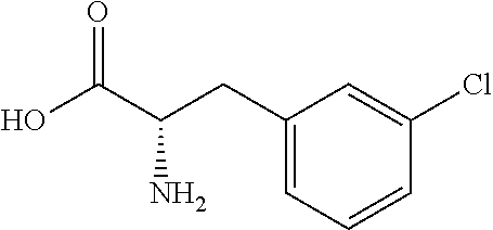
C1(CC(C(O)=O)N)=CC=CC(Cl)=C1
